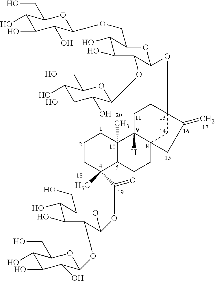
C1CC(C)(C(=O)OC2OC(CO)C(O)C(O)C2OC2OC(CO)C(O)C(O)C2O)C2C(C)(C1)C1([H])C3(CC2)CC(OC2OC(COC4OC(CO)C(O)C(O)C4O)C(O)C(O)C2OC2OC(CO)C(O)C(O)C2O)(CC1)C(=C)C3
